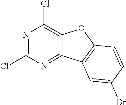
C12=C(Cl)N=C(Cl)N=C1C1=C(O2)C=CC(Br)=C1
